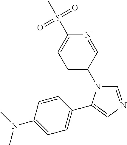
C1=C(N2C=NC=C2C2=CC=C(N(C)C)C=C2)C=NC(S(C)(=O)=O)=C1
